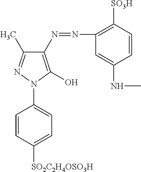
C1(N=NC2=C([SO3H])C=CC(NC)=C2)=C(O)N(C2=CC=C([SO2C2H4OSO3H])C=C2)N=C1C
